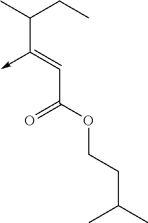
C(C(OCCC(C)C)=O)=C(->C)C(C)CC
